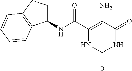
C1(NC(C2=C(N)C(=O)NC(=O)N2)=O)CCC2=C1C=CC=C2
